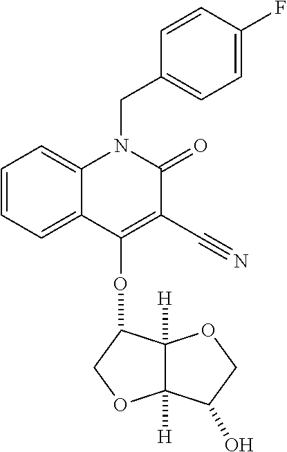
C1=CC=C2C(=C1)N(CC1=CC=C(F)C=C1)C(=O)C(C#N)=C2OC1C2([H])C([H])(OC1)C(O)CO2
